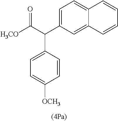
C1=C(C(C([H3CO])=O)C2=CC=C([OCH3])C=C2)C=C2C(=C1)C=CC=C2
